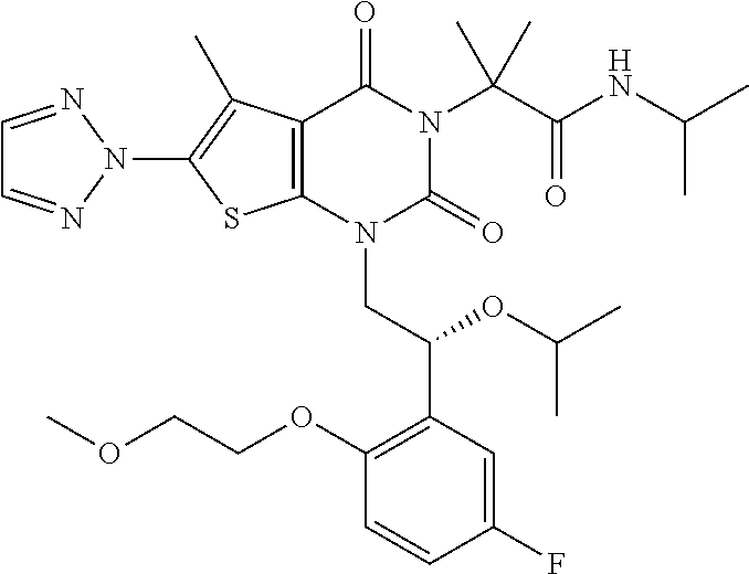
C12=C(N(CC(C3=C(OCCOC)C=CC(F)=C3)OC(C)C)C(=O)N(C(C(NC(C)C)=O)(C)C)C1=O)SC(N1N=CC=N1)=C2C
